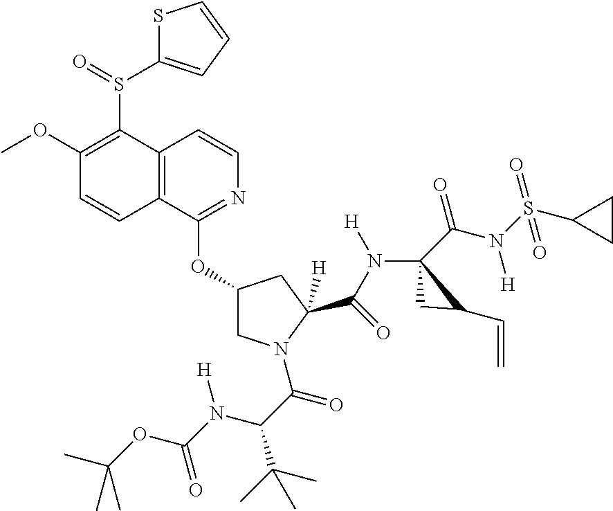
O(C1CN(C(=O)C(C(C)(C)C)N([H])C(OC(C)(C)C)=O)C(C(N(C2(C(N(S(C3CC3)(=O)=O)[H])=O)CC2C=C)[H])=O)([H])C1)C1=NC=CC2=C1C=CC(OC)=C2S(=O)C1=CC=CS1
